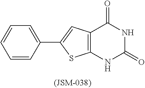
C1=CC=C(C2=CC3=C(S2)NC(=O)NC3=O)C=C1
